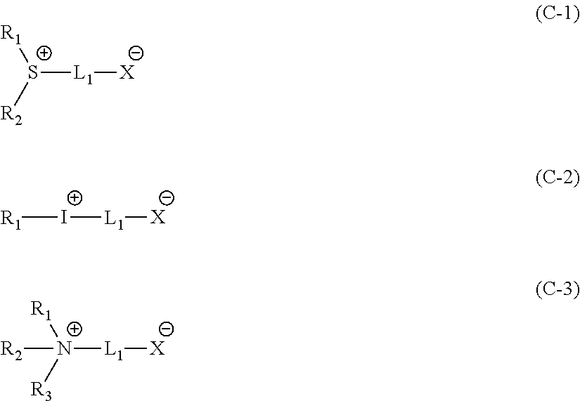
[S+]([L1][X])([R2])[R1].[I+]([L1][X])[R1].[N+]([L1][X])([R3])([R1])[R2]
